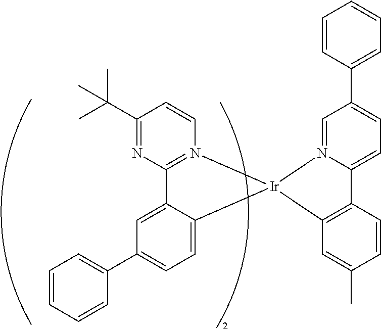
C12=N(C=CC(C(C)(C)C)=N1)[Ir]1(C3=CC=C(C4=CC=CC=C4)C=C23)C2=C(C3=CC=C(C4=CC=CC=C4)C=N31)C=CC(C)=C2
